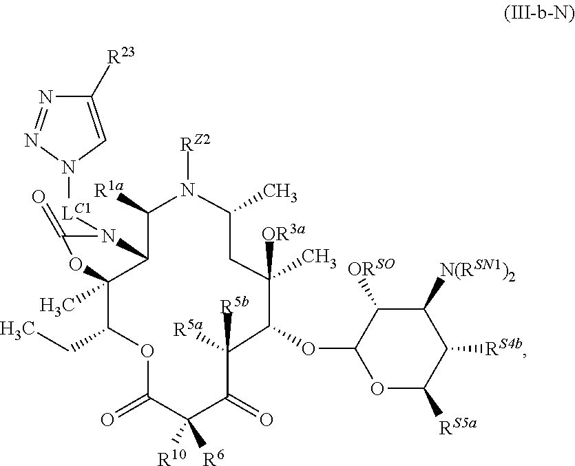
C1([R1a])C2C(C)(C(CC)OC(=O)C([R10])([R6])C(=O)C([R5a])([R5b])C(OC3OC([RS5a])C([RS4b])C([N(RSN1)2])C3[ORSO])C(C)([OR3a])CC(C)N1[RZ2])OC(=O)N2[LC1]N1C=C([R23])N=N1
